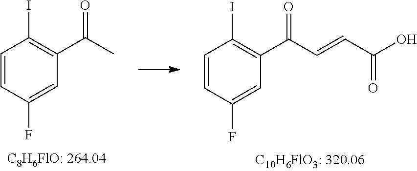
C1=CC(F)=CC(C(C)=O)=C1I.C1=CC(F)=CC(C(C=CC(O)=O)=O)=C1I
